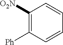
C1([O2N])=C([Ph])C=CC=C1
